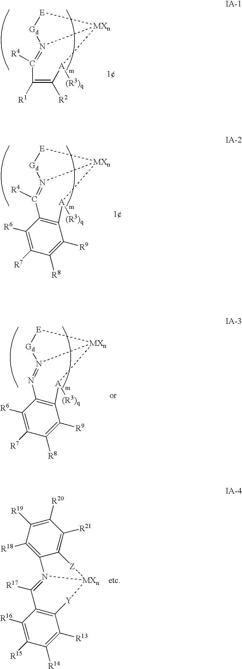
C1([R1])=C([R2])[A]([(R3)q])[MXn]2N(=C1[R4])[Gd][E]2.C12=C(C([R6])=C([R7])C([R8])=C1[R9])C([R4])=N1[MXn]([A]2[(R3)q])[E][Gd]1.C12=C(C([R6])=C([R7])C([R8])=C1[R9])N=N1[MXn]([A]2[(R3)q])[E][Gd]1.C12=C(C([R16])=C([R15])C([R14])=C1[R13])C([R17])=N1C3=C([R18])C([R19])=C([R20])C([R21])=C3[Z][MXn]1[Y]2
